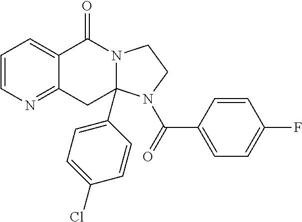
C1=CN=C2C(=C1)C(=O)N1CCN(C(=O)C3=CC=C(F)C=C3)C1(C1=CC=C(Cl)C=C1)C2
